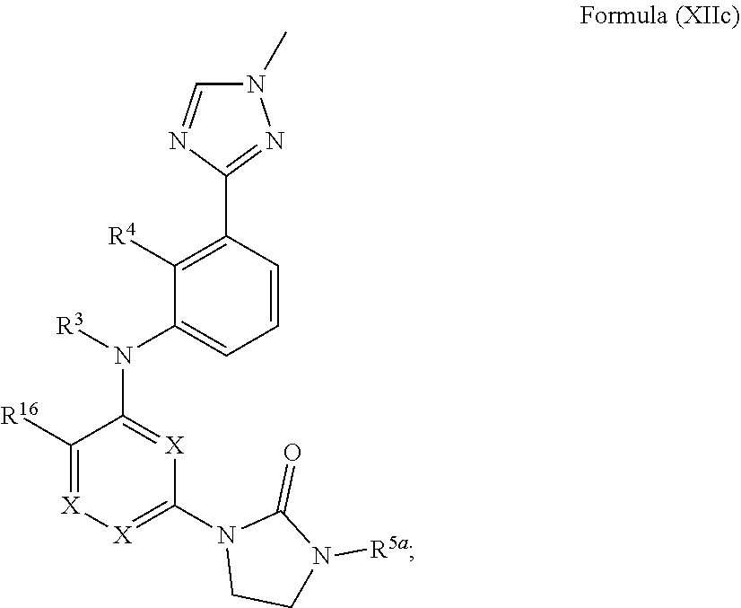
C1([R16])=[X][X]=C(N2CCN([R5a])C2=O)[X]=C1N([R3])C1=CC=CC(C2=NN(C)C=N2)=C1[R4]
